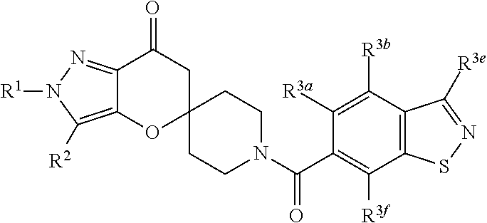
C12=C([R2])N([R1])N=C1C(=O)CC1(O2)CCN(C(C2=C([R3f])C3=C(C([R3b])=C2[R3a])C([R3e])=NS3)=O)CC1
